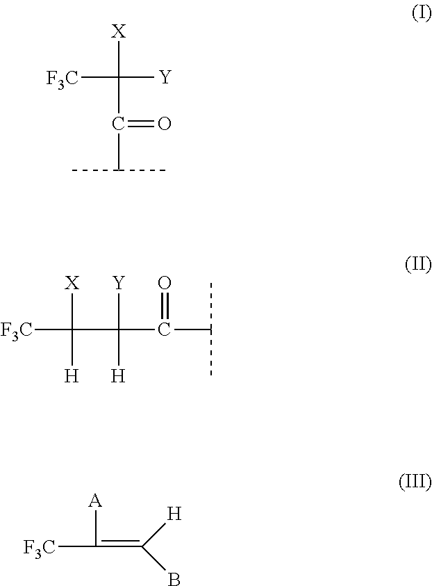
[F3C]C([Y])([X])C(=O)C(C)C.[F3C]C(C(C(C(C)C)=O)([Y])[H])([X])[H].[F3C]C([A])=C([H])B
